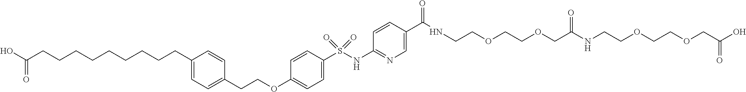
C1(OCCC2=CC=C(CCCCCCCCCC(O)=O)C=C2)=CC=C(S(NC2=NC=C(C(NCCOCCOCC(NCCOCCOCC(O)=O)=O)=O)C=C2)(=O)=O)C=C1
